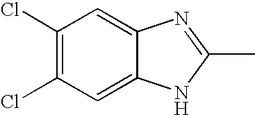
C1(Cl)=C(Cl)C=C2C(=C1)N=C(C)N2
